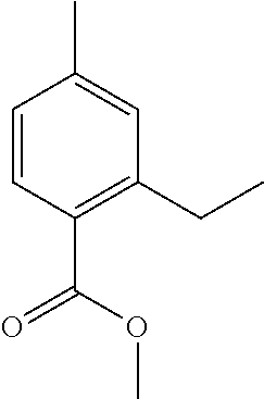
CC1=CC(CC)=C(C(OC)=O)C=C1
